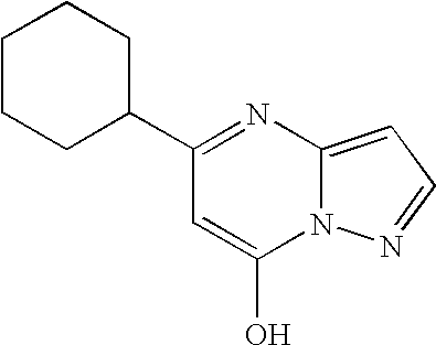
C1(C2=NC3=CC=NN3C(O)=C2)CCCCC1
